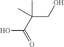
OC(=O)C(C)(C)CO
